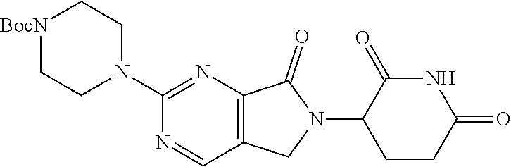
C1CC(=O)NC(=O)C1N1C(=O)C2=C(C1)C=NC(N1CC[BocN]CC1)=N2
